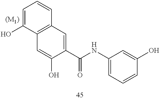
C1=C(O)C2=C(C=C1)C=C(C(NC1=CC=CC(O)=C1)=O)C(O)=C2.[(M1)]
